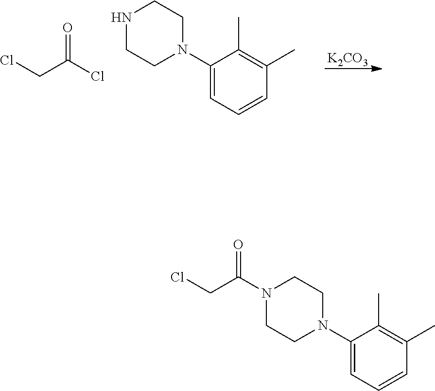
[K2CO3].C1(N2CCNCC2)=CC=CC(C)=C1C.O=C(Cl)CCl.C1(N2CCN(C(CCl)=O)CC2)=CC=CC(C)=C1C
